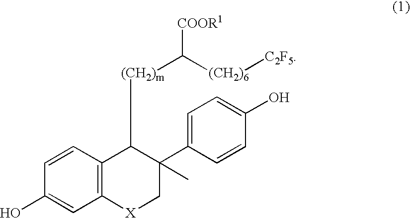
C12=C(C=CC(O)=C1)C([(CH2)m]C([(CH2)6][C2F5])[COOR1])C(C1=CC=C(O)C=C1)(C)C[X]2
